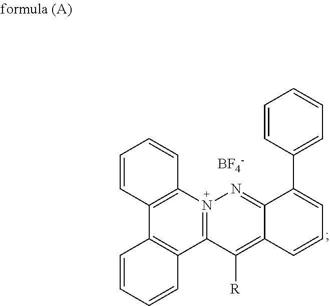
C12=N(C3=C(C4=C1C=CC=C4)C=CC=C3)N=C1C(=C2[R])C=CC=C1C1=CC=CC=C1.[BF4-]
